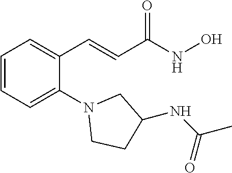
C1=CC=C(N2CCC(NC(C)=O)C2)C(C=CC(NO)=O)=C1
